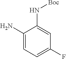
C1(N)=CC=C(F)C=C1N[Boc]
